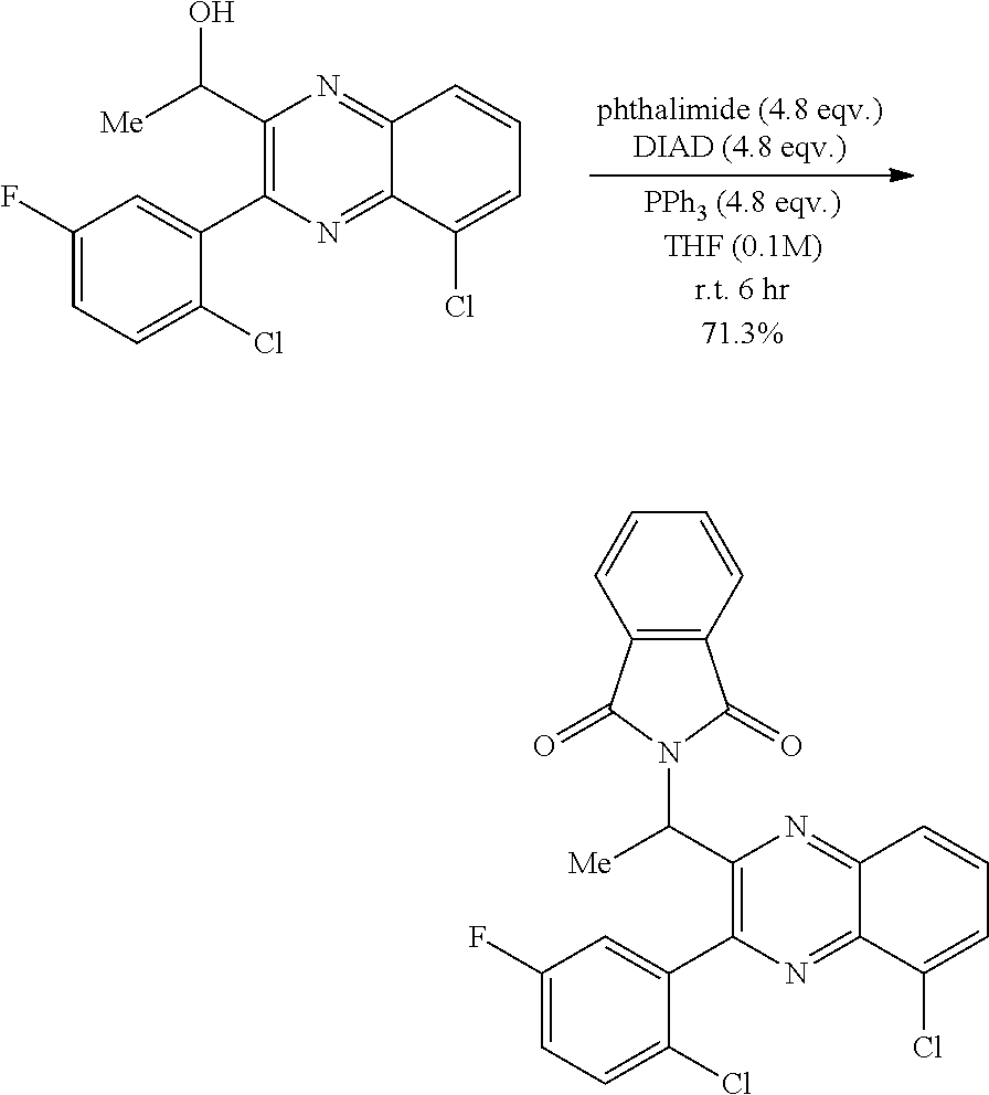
C(C1=C(C2=CC(F)=CC=C2Cl)N=C2C(=N1)C=CC=C2Cl)([Me])O.C12=C(C=CC=C1)C(=O)N(C(C1=C(C3=CC(F)=CC=C3Cl)N=C3C(=N1)C=CC=C3Cl)[Me])C2=O
